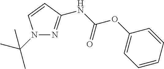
N1(C(C)(C)C)N=C(NC(OC2=CC=CC=C2)=O)C=C1
